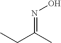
N(=C(C)CC)O
